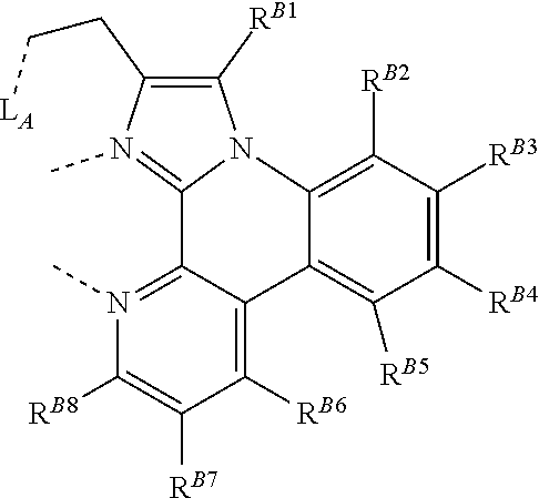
N12C([RB1])=C(CC[LA])N(C)=C1C1=N(C)C([RB8])=C([RB7])C([RB6])=C1C1=C([RB5])C([RB4])=C([RB3])C([RB2])=C21
